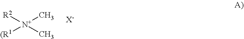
[R2][N+](C)(C)[(R1].[X-]
